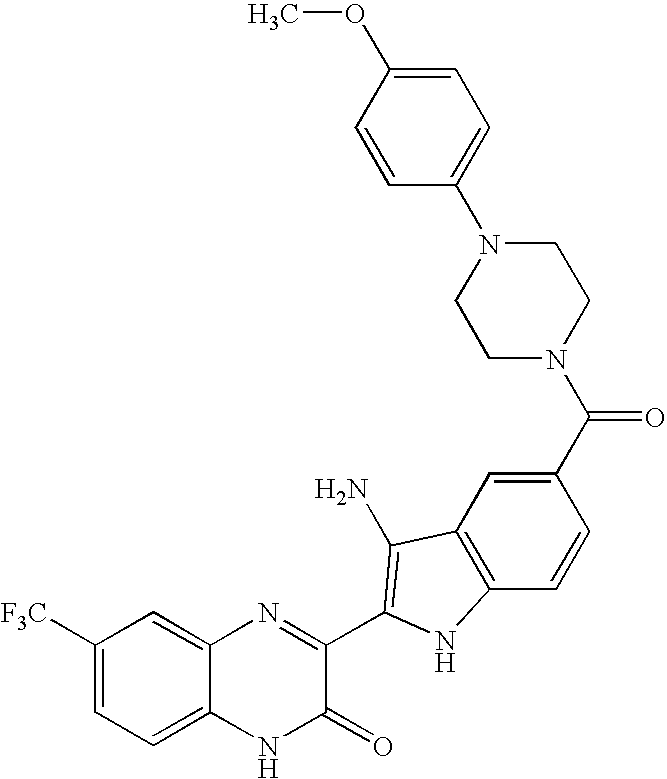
C1=C2C(=CC([F3C])=C1)N=C(C1=C(N)C3=C(C=CC(C(N4CCN(C5=CC=C(OC)C=C5)CC4)=O)=C3)N1)C(=O)N2
